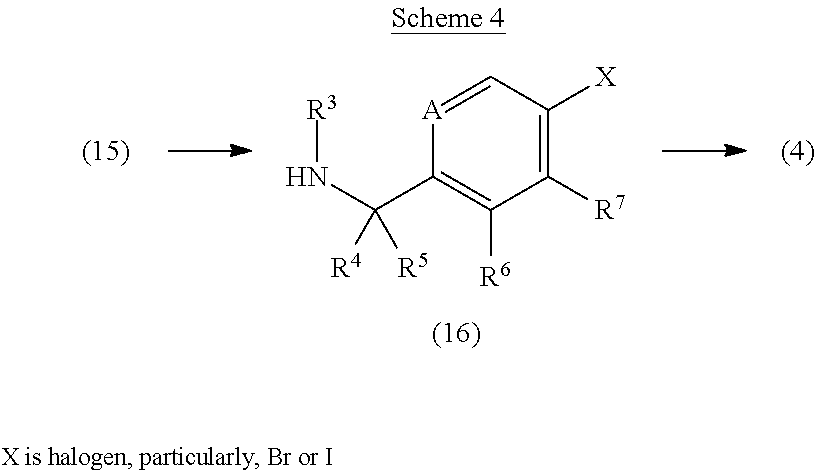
[A]1=CC([X])=C([R7])C([R6])=C1C(N[R3])([R4])[R5]
